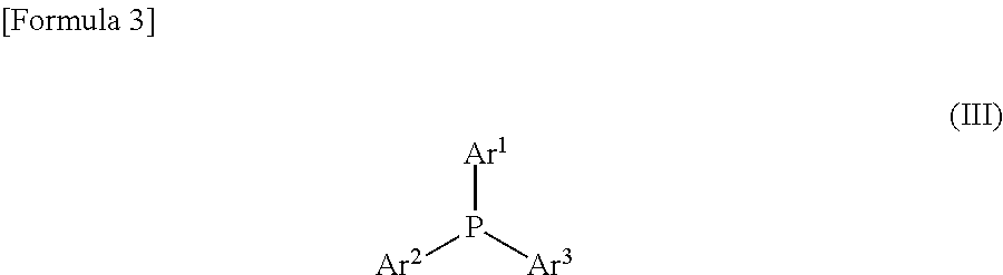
[Ar2]P([Ar3])[Ar1]
